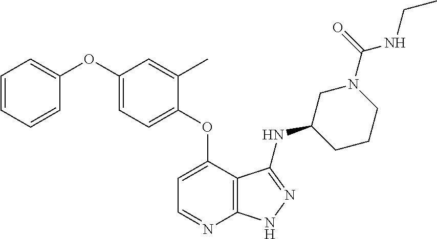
C1=C(OC2=CC=CC=C2)C=C(C)C(OC2=CC=NC3=C2C(NC2CCCN(C(=O)NCC)C2)=NN3)=C1
